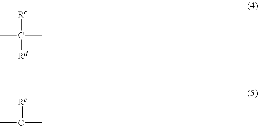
CC([Rc])(C)[Rd].CC(=[Rc])C
